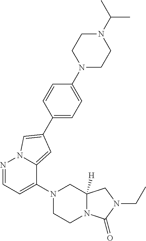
C1CN(C2=CC=NN3C2=CC(C2=CC=C(N4CCN(C(C)C)CC4)C=C2)=C3)CC2([H])N1C(=O)N(CC)C2
